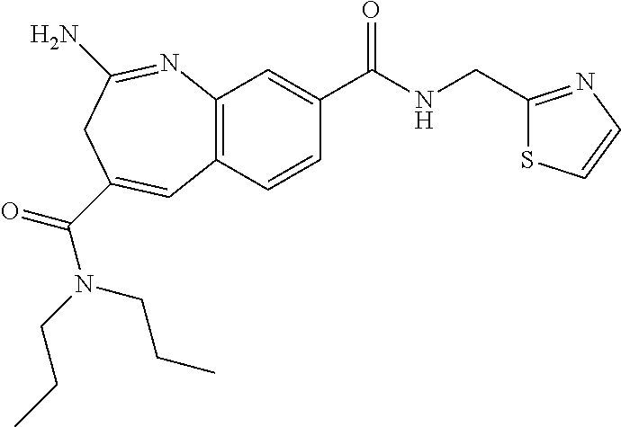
C12=C(C=CC(C(NCC3=NC=CS3)=O)=C1)C=C(C(=O)N(CCC)CCC)CC(N)=N2
